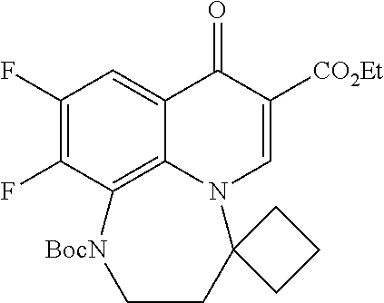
C1(F)=C(F)C2=C3C(=C1)C(=O)C([CO2Et])=CN3C1(CC[BocN]2)CCC1
